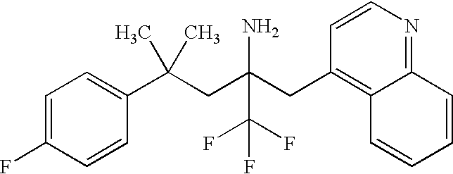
C1=C(F)C=CC(C(CC(CC2=C3C(=NC=C2)C=CC=C3)(N)C(F)(F)F)(C)C)=C1
